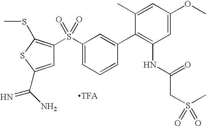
C1=C(C(N)=N)SC(SC)=C1S(C1=CC=CC(C2=C(NC(CS(C)(=O)=O)=O)C=C(OC)C=C2C)=C1)(=O)=O
